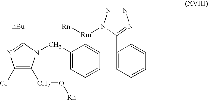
C1(Cl)=C(CO[Rn])N(CC2=CC=C(C3=C(C4=NN=NN4[Rm][Rn])C=CC=C3)C=C2)C([nBu])=N1
